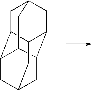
C1C2C3C4CC1CC1C2CC(CC41)C3
